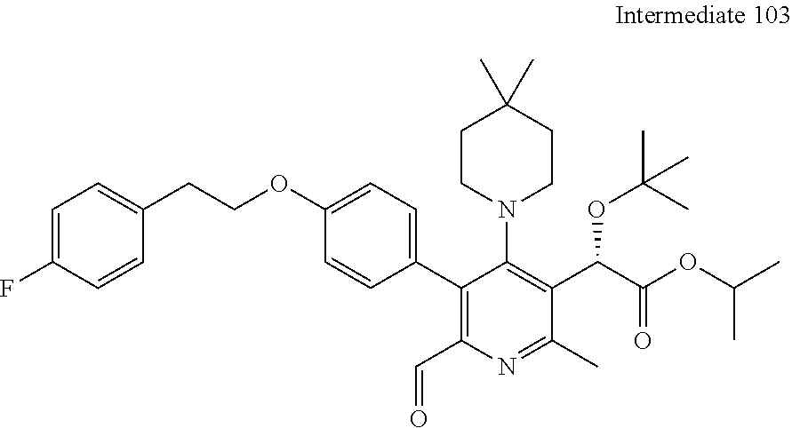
C1=C(F)C=CC(CCOC2=CC=C(C3=C(C=O)N=C(C)C(C(C(OC(C)C)=O)OC(C)(C)C)=C3N3CCC(C)(C)CC3)C=C2)=C1
